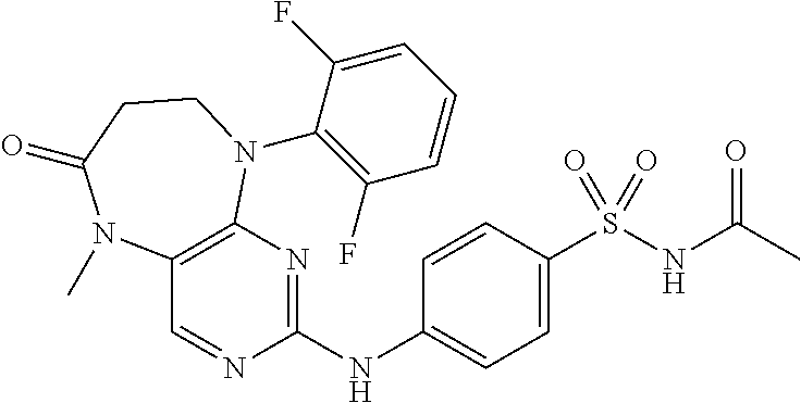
C1(NC2=NC3=C(C=N2)N(C)C(=O)CCN3C2=C(F)C=CC=C2F)=CC=C(S(NC(C)=O)(=O)=O)C=C1
